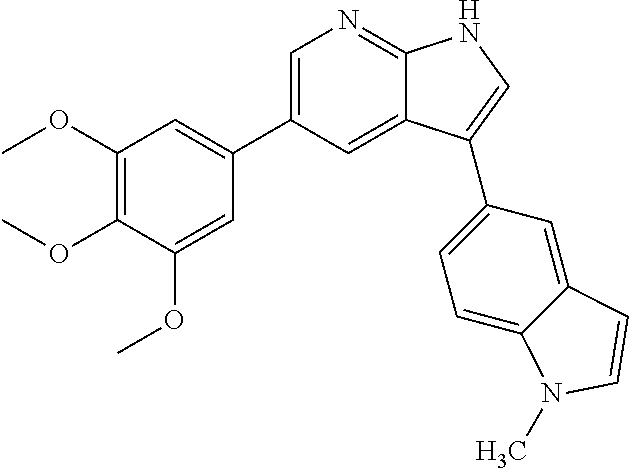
C1=C(C2=CC(OC)=C(OC)C(OC)=C2)C=C2C(=N1)NC=C2C1=CC=C2C(=C1)C=CN2C
